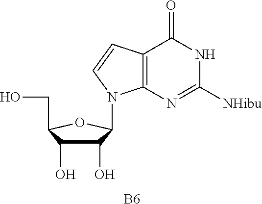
C12=C(N=C([NHibu])NC1=O)N(C1C(O)C(O)C(CO)O1)C=C2.[B6]
